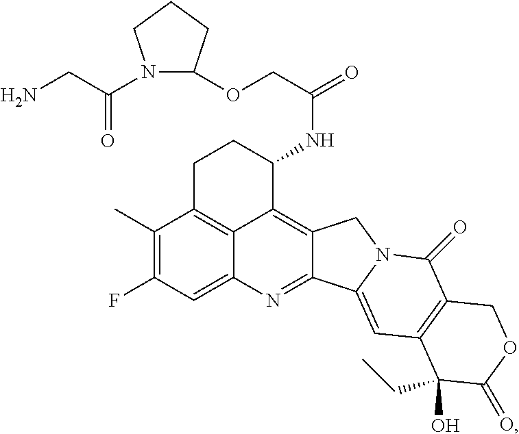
C1(C)=C(F)C=C2C3=C1CCC(NC(=O)COC1N(C(CN)=O)CCC1)C3=C1C(=N2)C2=CC3=C(C(=O)N2C1)COC(=O)C3(O)CC
